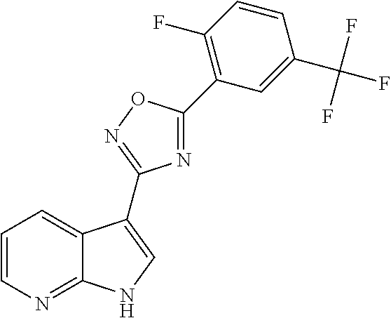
C12=NC=CC=C1C(C1=NOC(C3=C(F)C=CC(C(F)(F)F)=C3)=N1)=CN2
